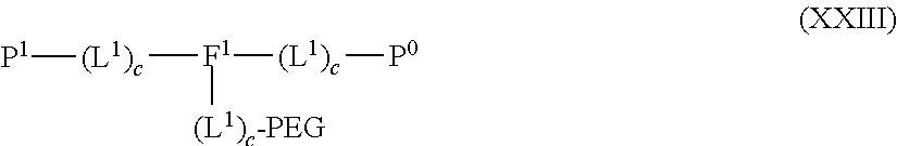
[F1]([(L1)c][P0])([(L1)c-PEG])[(L1)c][P1]
